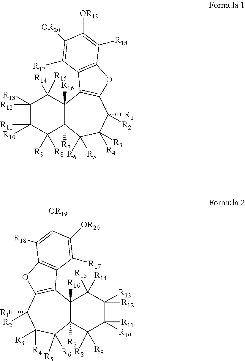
C1([R13])([R12])C([R11])([R10])C([R9])([R8])C2([R7])C([R16])(C1([R14])[R15])C1=C(C([R1])([R2])C([R4])([R3])C2([R6])[R5])OC2=C1C([R17])=C([OR20])C([OR19])=C2[R18].C1([R13])([R12])C([R11])([R10])C([R9])([R8])C2([R7])C([R16])(C1([R14])[R15])C1=C(C([R1])([R2])C([R4])([R3])C2([R6])[R5])OC2=C1C([R17])=C([OR20])C([OR19])=C2[R18]
